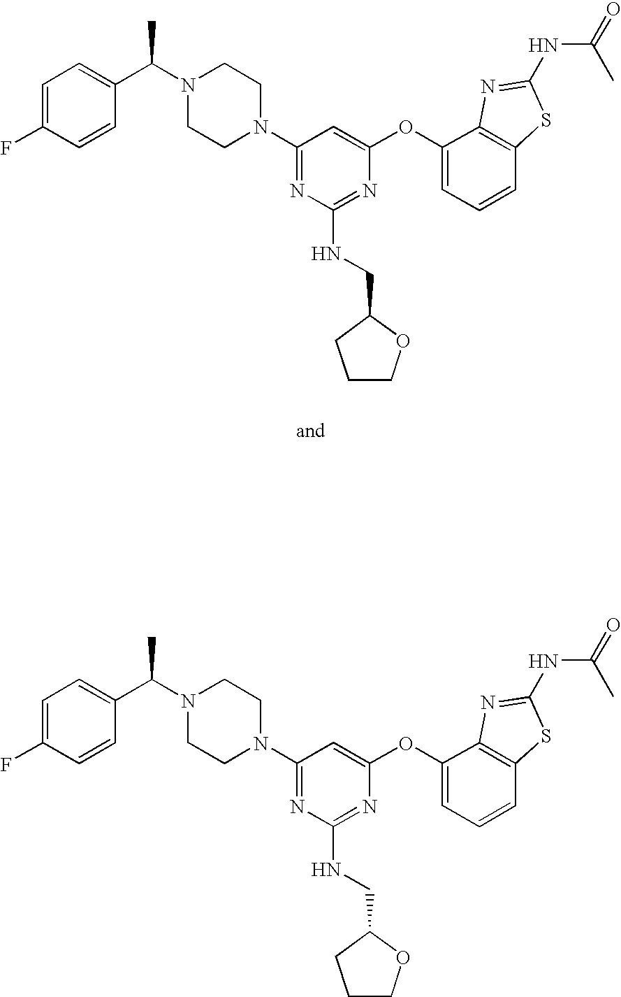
N1(C(C2=CC=C(F)C=C2)C)CCN(C2=NC(NCC3OCCC3)=NC(OC3=CC=CC4=C3N=C(NC(=O)C)S4)=C2)CC1.N1(C(C2=CC=C(F)C=C2)C)CCN(C2=NC(NCC3OCCC3)=NC(OC3=CC=CC4=C3N=C(NC(=O)C)S4)=C2)CC1
